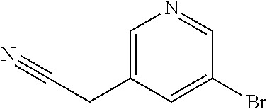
C1=C(CC#N)C=C(Br)C=N1
